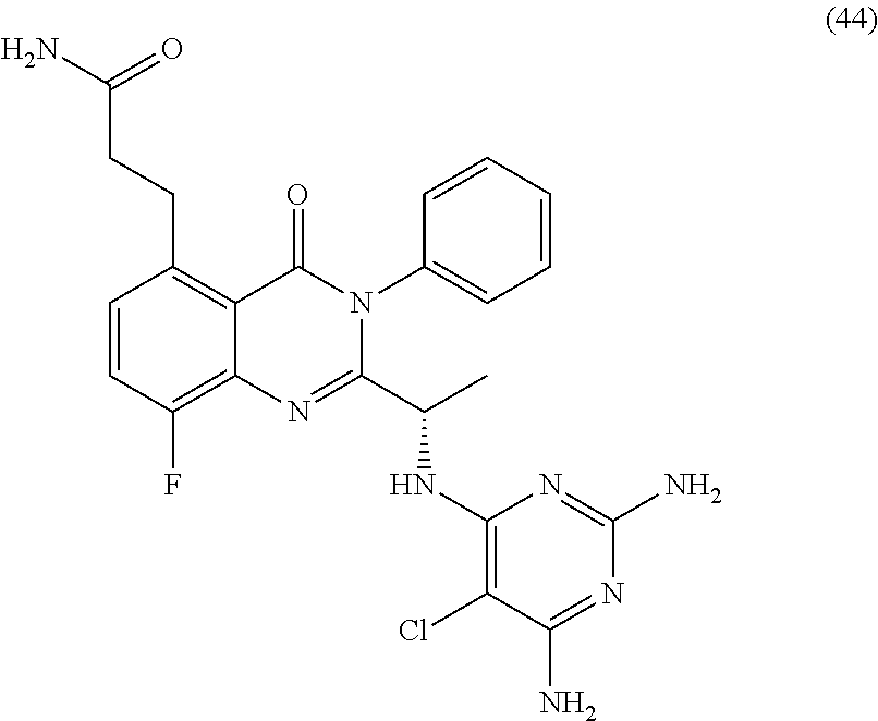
C1=CC(F)=C2C(=C1CCC(N)=O)C(=O)N(C1=CC=CC=C1)C(C(C)NC1=C(Cl)C(N)=NC(N)=N1)=N2
